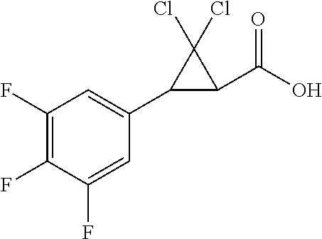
C1(F)=C(F)C=C(C2C(C(O)=O)C2(Cl)Cl)C=C1F
